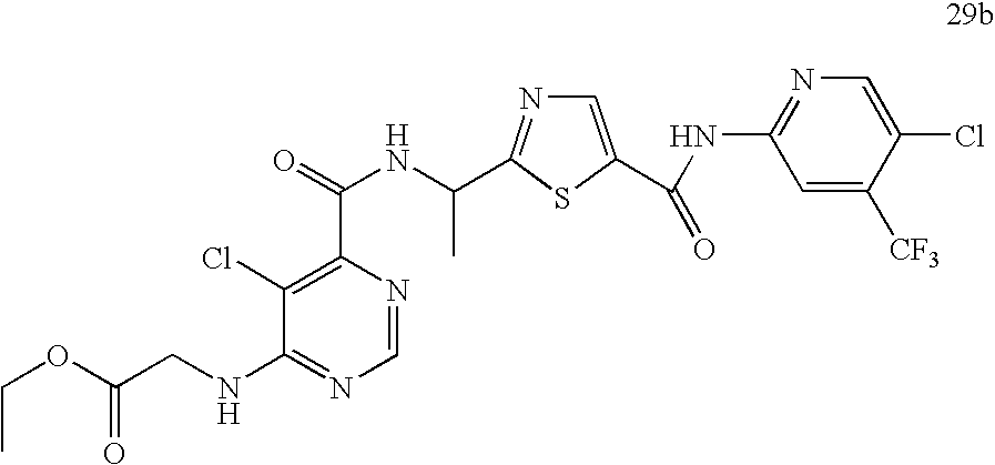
C(OC(CNC1=NC=NC(C(NC(C)C2=NC=C(C(NC3=NC=C(Cl)C([CF3])=C3)=O)S2)=O)=C1Cl)=O)C
